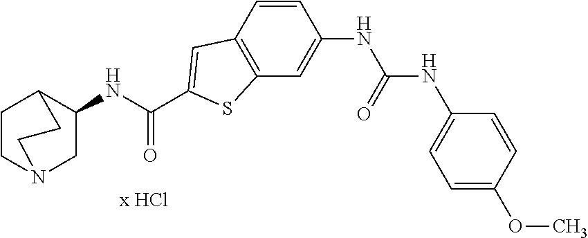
C1(NC(C2=CC3=C(C=C(NC(NC4=CC=C(OC)C=C4)=O)C=C3)S2)=O)CN2CCC1CC2
